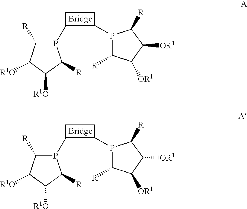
P1(C)C([R])C([R1O])C([R1O])C1[R].P1(C)C([R])C([OR1])C([OR1])C1[R].P1(C)C([R])C([R1O])C([R1O])C1[R].P1(C)C([R])C([OR1])C([OR1])C1[R]
